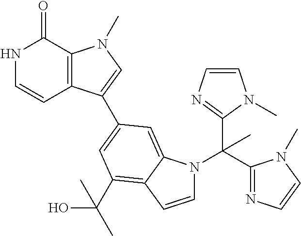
N1C=CC2=C(C1=O)N(C)C=C2C1=CC(C(O)(C)C)=C2C(=C1)N(C(C1=NC=CN1C)(C1=NC=CN1C)C)C=C2
